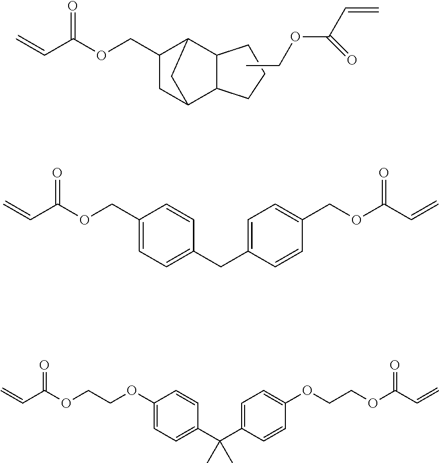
C12C3C(C(C(COC(C=C)=O)C1)C2)CCC3.CCOC(C=C)=O.C=CC(OCC1=CC=C(CC2=CC=C(COC(C=C)=O)C=C2)C=C1)=O.C=CC(OCCOC1=CC=C(C(C2=CC=C(OCCOC(C=C)=O)C=C2)(C)C)C=C1)=O
